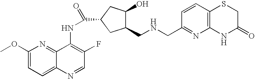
C1(OC)=CC=C2C(=N1)C(NC(=O)C1CC(O)C(CNCC3=NC4=C(C=C3)SCC(=O)N4)C1)=C(F)C=N2
